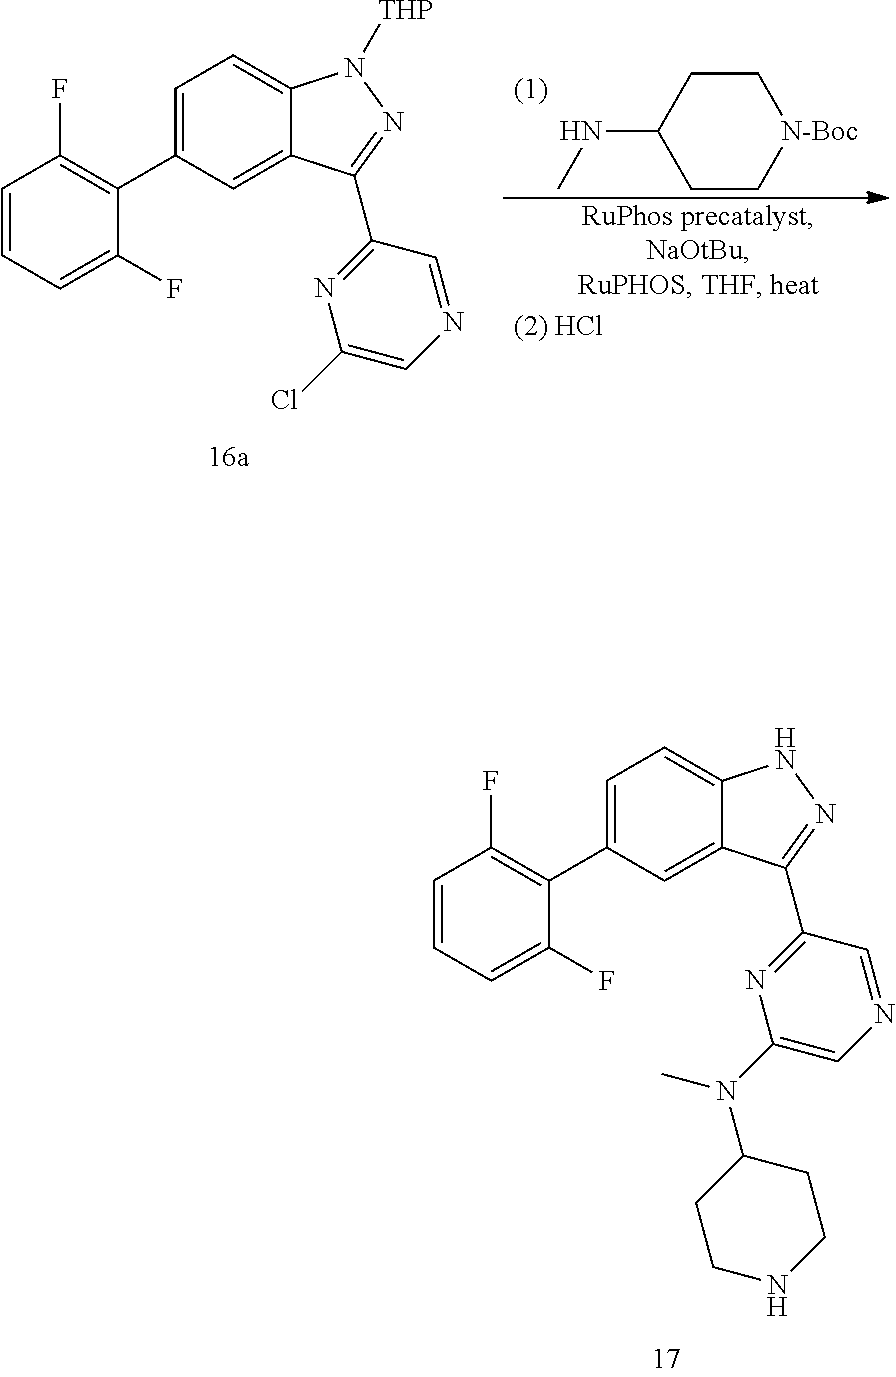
C1=CC=C(F)C(C2=CC=C3C(=C2)C(C2=NC(Cl)=CN=C2)=NN3[THP])=C1F.C1CC(NC)CC[N-Boc]1.C1=CC=C(F)C(C2=CC=C3C(=C2)C(C2=NC(N(C)C4CCNCC4)=CN=C2)=NN3)=C1F
